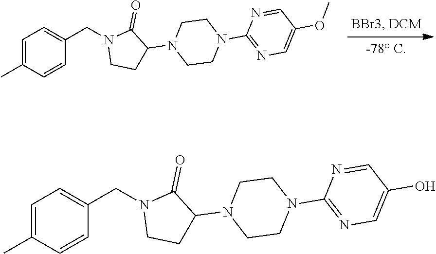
C1=C(C)C=CC(CN2CCC(N3CCN(C4=NC=C(OC)C=N4)CC3)C2=O)=C1.C1=C(C)C=CC(CN2CCC(N3CCN(C4=NC=C(O)C=N4)CC3)C2=O)=C1
